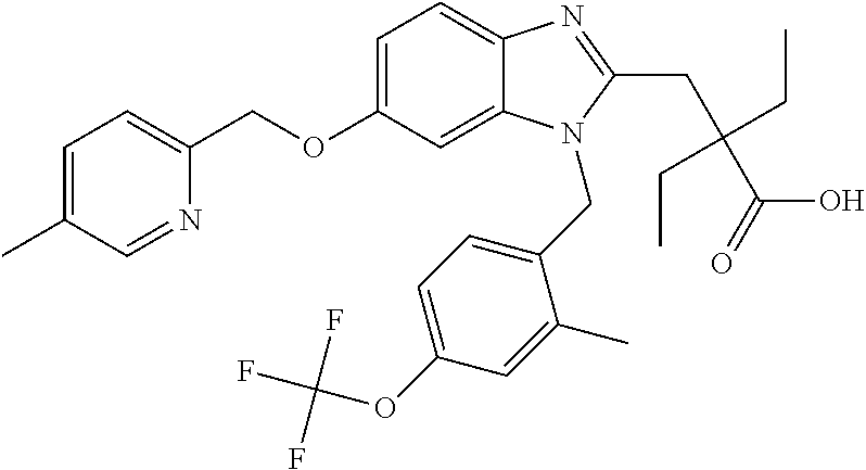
C1=C(C)C=NC(COC2=CC=C3C(=C2)N(CC2=CC=C(OC(F)(F)F)C=C2C)C(CC(CC)(CC)C(O)=O)=N3)=C1
